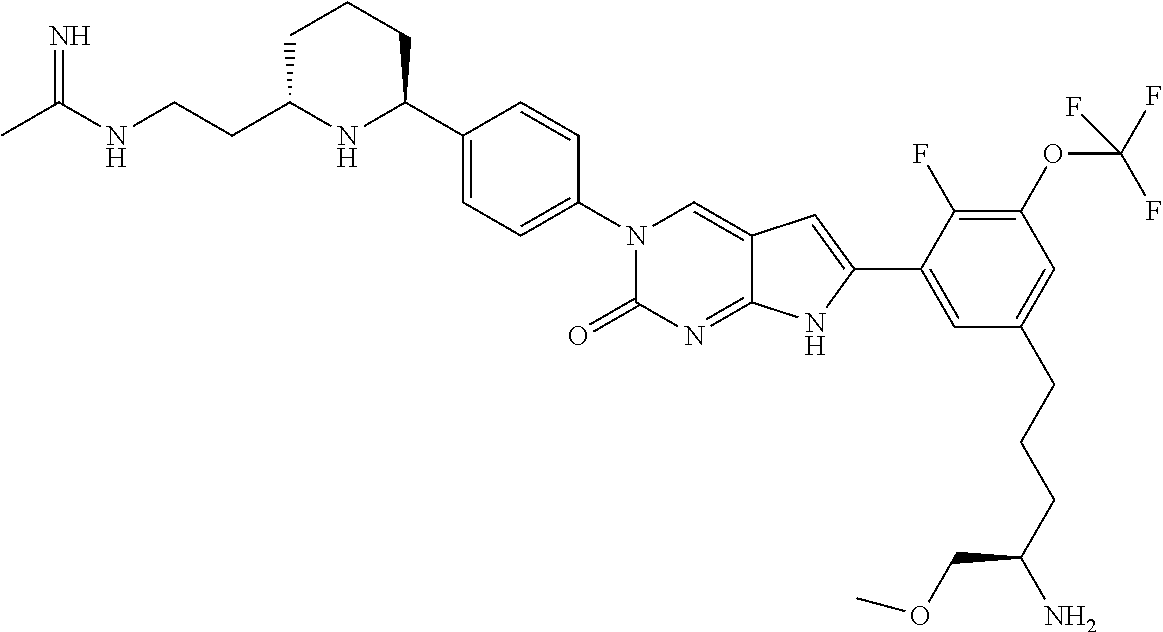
CC(NCCC1NC(C2=CC=C(N3C(=O)N=C4C(=C3)C=C(C3=CC(CCCC(N)COC)=CC(OC(F)(F)F)=C3F)N4)C=C2)CCC1)=N
